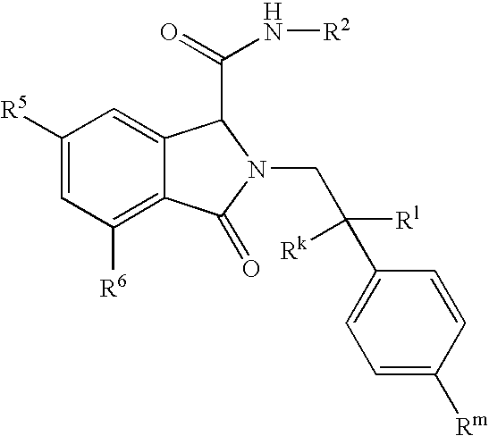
C1([R6])=C2C(=CC([R5])=C1)C(C(=O)N[R2])N(CC(C1=CC=C([Rm])C=C1)([Rl])[Rk])C2=O
